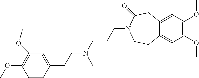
C1=CC(CCN(CCCN2C(=O)CC3=CC(OC)=C(OC)C=C3CC2)C)=CC(OC)=C1OC
